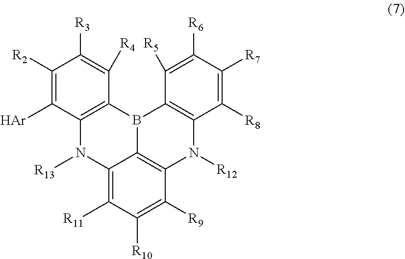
C1([R2])=C([Ar])C2=C(C([R4])=C1[R3])B1C3=C(N([R12])C4=C1C([R5])=C([R6])C([R7])=C4[R8])C([R9])=C([R10])C([R11])=C3N2[R13]
